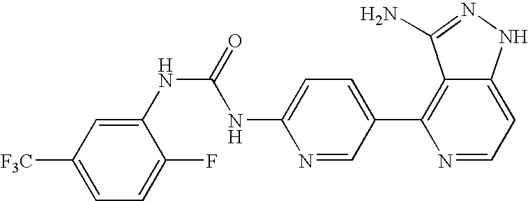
N(C(NC1=CC=C(C2=C3C(=CC=N2)NN=C3N)C=N1)=O)C1=CC([F3C])=CC=C1F
